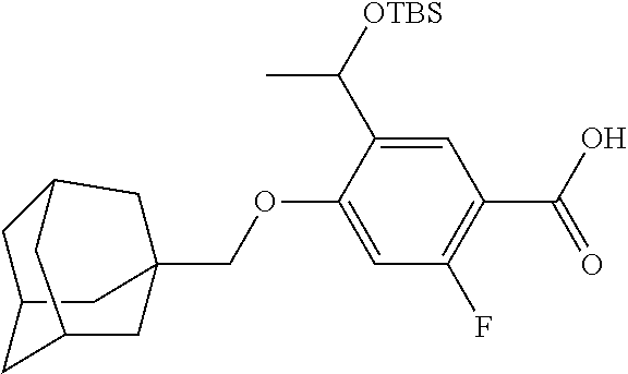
C1C2(COC3=CC(F)=C(C(O)=O)C=C3C([OTBS])C)CC3CC1CC(C2)C3
